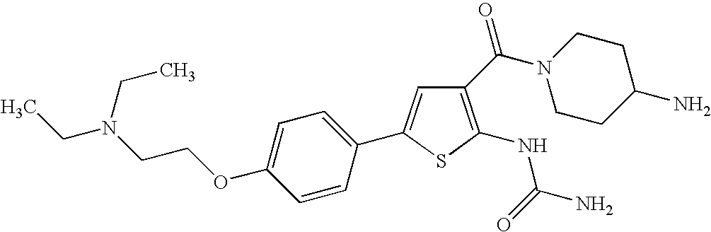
C1=C(OCCN(CC)CC)C=CC(C2=CC(C(N3CCC(N)CC3)=O)=C(NC(=O)N)S2)=C1
